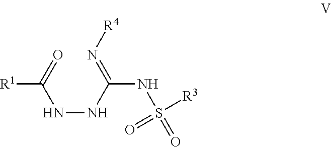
[R1]C(NNC(=N[R4])NS(=O)([R3])=O)=O
